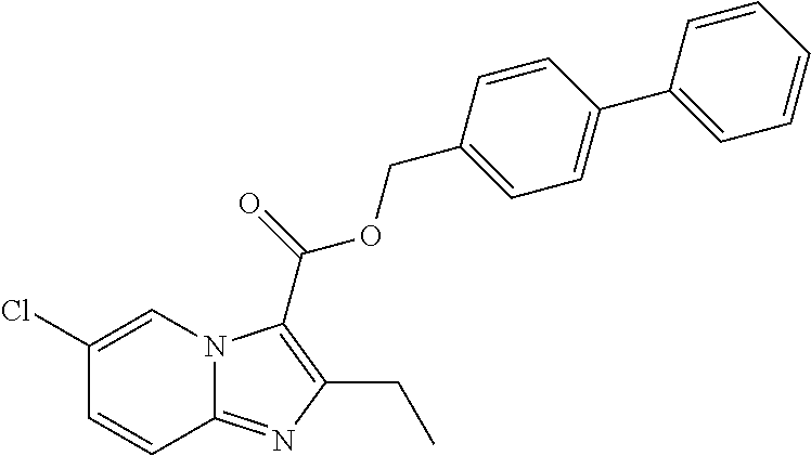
C1(Cl)=CN2C(=NC(CC)=C2C(=O)OCC2=CC=C(C3=CC=CC=C3)C=C2)C=C1
